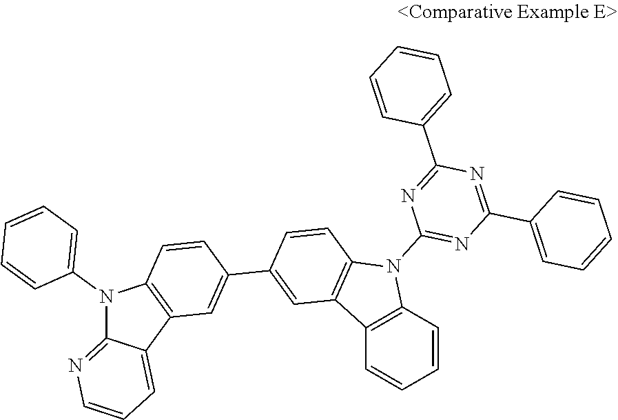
N1(C2=CC=CC=C2)C2=NC=CC=C2C2=C1C=CC(C1=CC3=C(C=C1)N(C1=NC(C4=CC=CC=C4)=NC(C4=CC=CC=C4)=N1)C1=C3C=CC=C1)=C2
